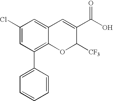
C1(Cl)=CC(C2=CC=CC=C2)=C2C(=C1)C=C(C(O)=O)C([CF3])O2
